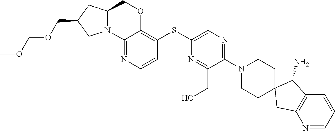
C12(CC3=C(C1N)C=CC=N3)CCN(C1=NC=C(SC3=C4OCC5N(C4=NC=C3)CC(COCOC)C5)N=C1CO)CC2
